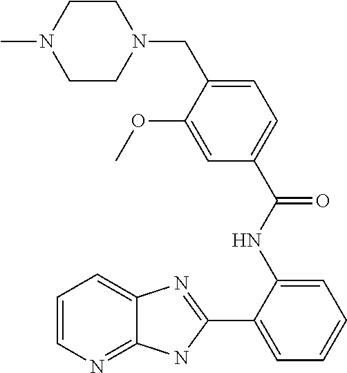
C1(C2=CC=CC=C2NC(C2=CC=C(CN3CCN(C)CC3)C(OC)=C2)=O)=NC2=CC=CN=C2N1
